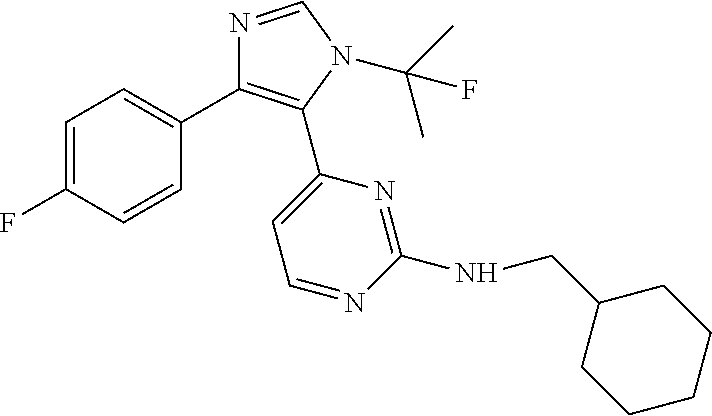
C1=C(F)C=CC(C2=C(C3=CC=NC(NCC4CCCCC4)=N3)N(C(C)(C)F)C=N2)=C1
